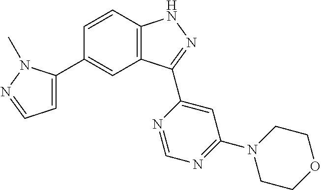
C1=CC2=C(C=C1C1=CC=NN1C)C(C1=CC(N3CCOCC3)=NC=N1)=NN2
